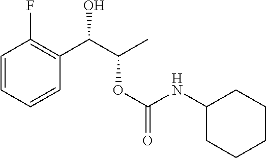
C1=CC=CC(C(C(C)OC(=O)NC2CCCCC2)O)=C1F
